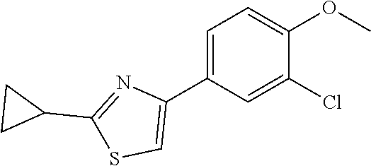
C1=C(C2=CSC(C3CC3)=N2)C=C(Cl)C(OC)=C1
